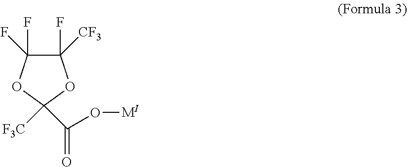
C1(F)(F)C(F)([CF3])OC([F3C])(C(=O)O[MI])O1
